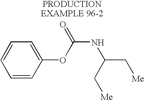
C1=CC(OC(NC(C[Me])C[Me])=O)=CC=C1
